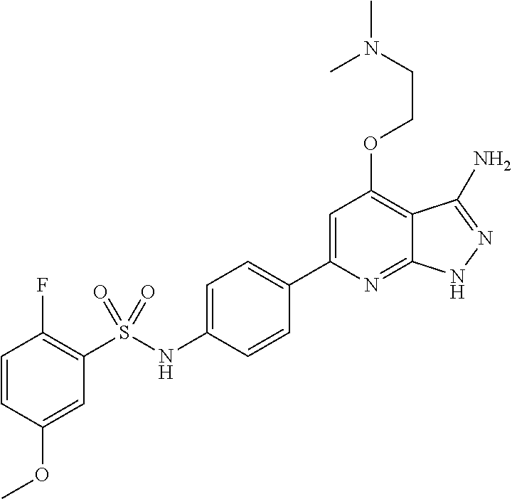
C1=CC(OC)=CC(S(NC2=CC=C(C3=CC(OCCN(C)C)=C4C(=N3)NN=C4N)C=C2)(=O)=O)=C1F
